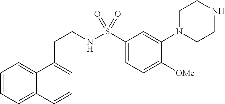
C1=CC=C2C(=C1)C(CCNS(C1=CC=C([OMe])C(N3CCNCC3)=C1)(=O)=O)=CC=C2
